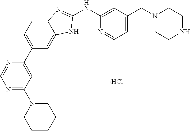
N1=C(N2CCCCC2)C=C(C2=CC=C3C(=C2)NC(NC2=CC(CN4CCNCC4)=CC=N2)=N3)N=C1
